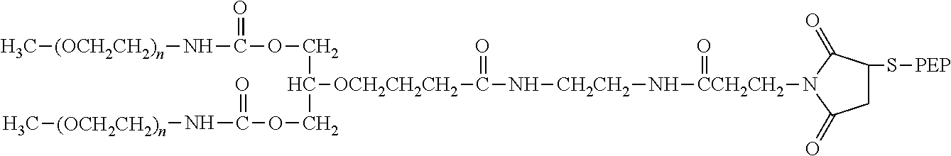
C[(OCH2CH2)n]NC(OCC([OCH2CH2CH2]C(N[CH2CH2]N[CCH2CH2](=O)N1C(=O)C(S[PEP])CC1=O)=O)COC(=O)N[(OCH2CH2)n]C)=O
